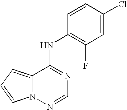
C12=CC=CN1N=CN=C2NC1=C(F)C=C(Cl)C=C1
